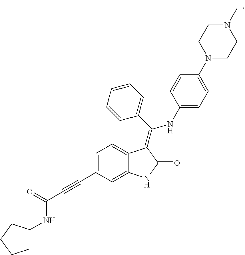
C1=C(C#CC(=O)NC2CCCC2)C=C2C(=C1)C(=C(C1=CC=CC=C1)NC1=CC=C(N3CCN(C)CC3)C=C1)C(=O)N2
